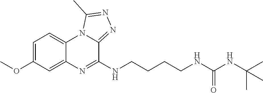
C1=C(OC)C=C2C(=C1)N1C(=NN=C1C)C(NCCCCNC(NC(C)(C)C)=O)=N2
